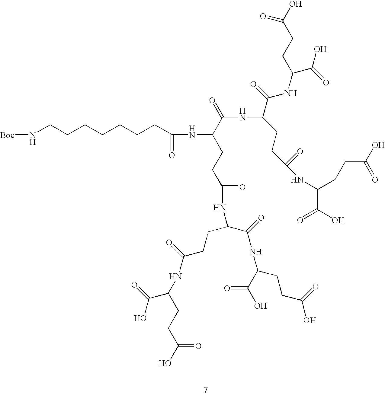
[Boc]NCCCCCCCC(=O)NC(C(=O)NC(C(=O)NC(C(O)=O)CCC(O)=O)CCC(NC(CCC(O)=O)C(O)=O)=O)CCC(=O)NC(C(NC(CCC(O)=O)C(O)=O)=O)CCC(NC(CCC(O)=O)C(O)=O)=O
